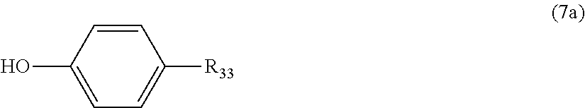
C1=CC(O)=CC=C1[R33]
